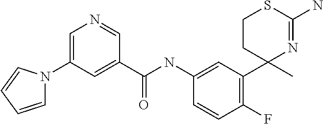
C1=C(NC(C2=CC(N3C=CC=C3)=CN=C2)=O)C=CC(F)=C1C1(C)N=C(N)SCC1
